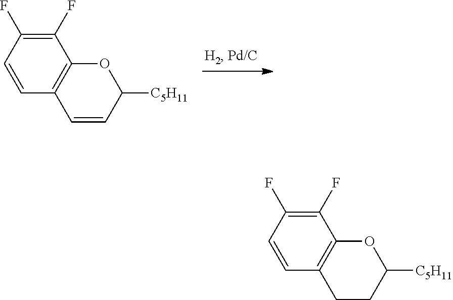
C1=CC2=C(C(F)=C1F)OC([C5H11])C=C2.C1=CC2=C(C(F)=C1F)OC([C5H11])CC2
